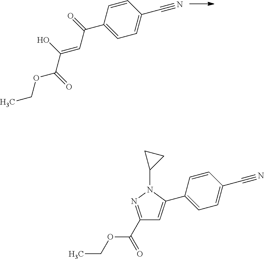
C1=CC(C(=O)C=C(C(=O)OCC)O)=CC=C1C#N.C1=CC(C2=CC(C(OCC)=O)=NN2C2CC2)=CC=C1C#N
